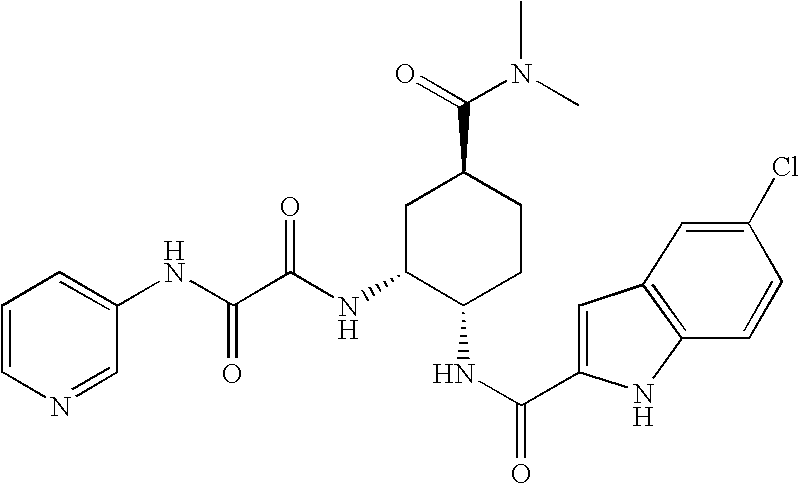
C(C(NC1C(NC(=O)C2=CC3=C(N2)C=CC(Cl)=C3)CCC(C(=O)N(C)C)C1)=O)(=O)NC1=CC=CN=C1
